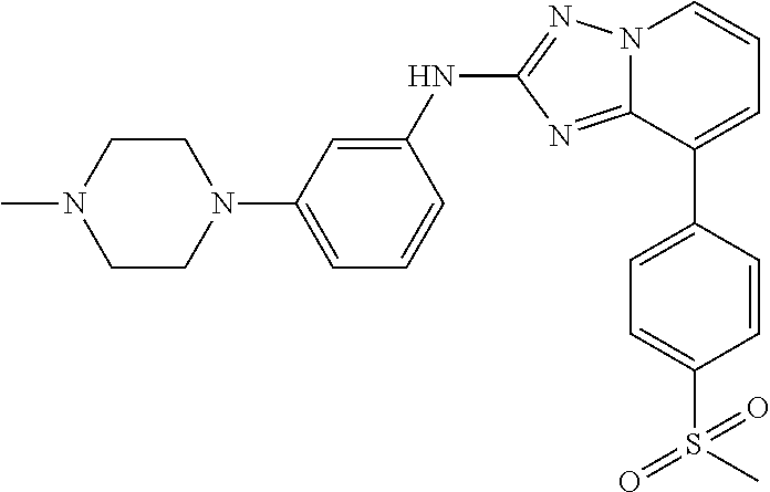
N1(C2=CC=CC(NC3=NN4C(=N3)C(C3=CC=C(S(=O)(C)=O)C=C3)=CC=C4)=C2)CCN(C)CC1
